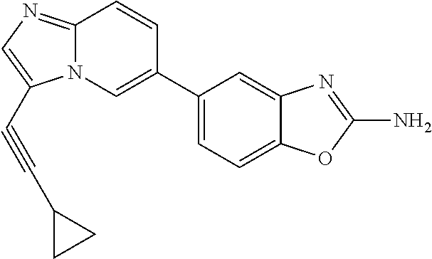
C12=NC=C(C#CC3CC3)N1C=C(C1=CC=C3C(=C1)N=C(N)O3)C=C2
